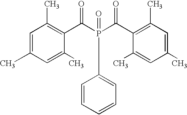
C1=C(C)C=C(C)C(C(P(C2=CC=CC=C2)(C(C2=C(C)C=C(C)C=C2C)=O)=O)=O)=C1C
